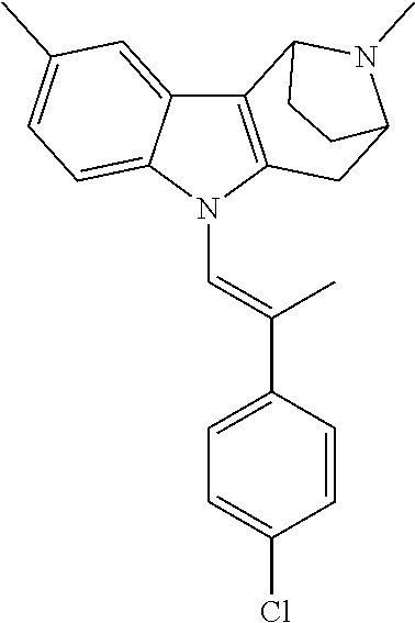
C12=CC(C)=CC=C1N(C=C(C)C1=CC=C(Cl)C=C1)C1=C2C2N(C)C(C1)CC2
